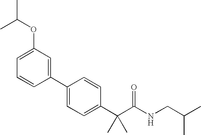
C1(C2=CC=C(C(C(NCC(C)C)=O)(C)C)C=C2)=CC(OC(C)C)=CC=C1
